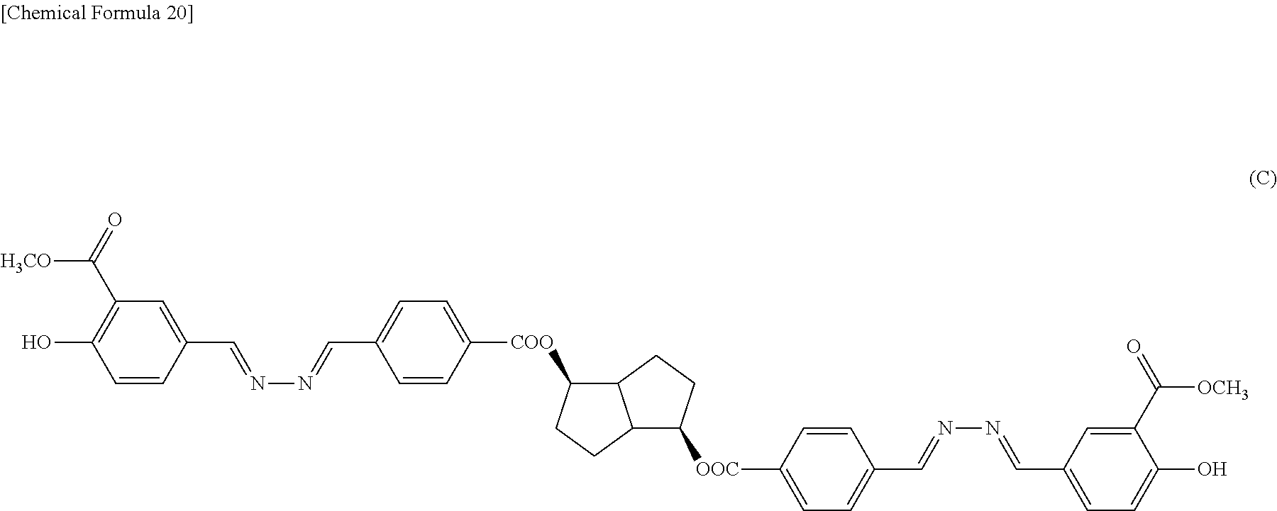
OC1=C(C(=O)[H3CO])C=C(C=NN=CC2=CC=C([COO]C3C4C(C([OOC]C5=CC=C(C=NN=CC6=CC=C(O)C(C(=O)[OCH3])=C6)C=C5)CC4)CC3)C=C2)C=C1
